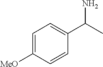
C1=CC(C(C)N)=CC=C1[MeO]
